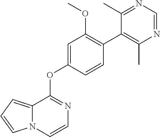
C12=CC=CN1C=CN=C2OC1=CC(OC)=C(C2=C(C)N=CN=C2C)C=C1
